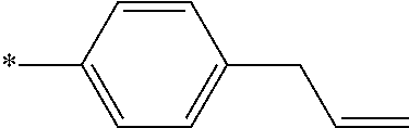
*C1=CC=C(CC=C)C=C1
